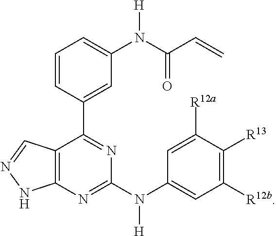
C12=C(N=C(N(C3=CC([R12b])=C([R13])C([R12a])=C3)[H])N=C1C1=CC(N(C(C=C)=O)[H])=CC=C1)NN=C2
